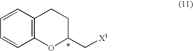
C12=C(C=CC=C1)CCC(C[X1])O2
